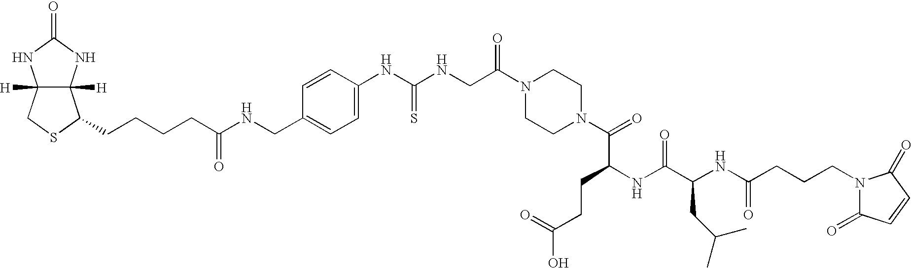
C12([H])C([H])(NC(=O)N1)C(CCCCC(NCC1=CC=C(NC(NCC(N3CCN(C(=O)C(NC(C(NC(CCCN4C(=O)C=CC4=O)=O)CC(C)C)=O)CCC(O)=O)CC3)=O)=S)C=C1)=O)SC2
